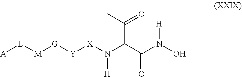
[A][L][M][G][Y][X]N(C(C(N(O)[H])=O)C(C)=O)[H]
